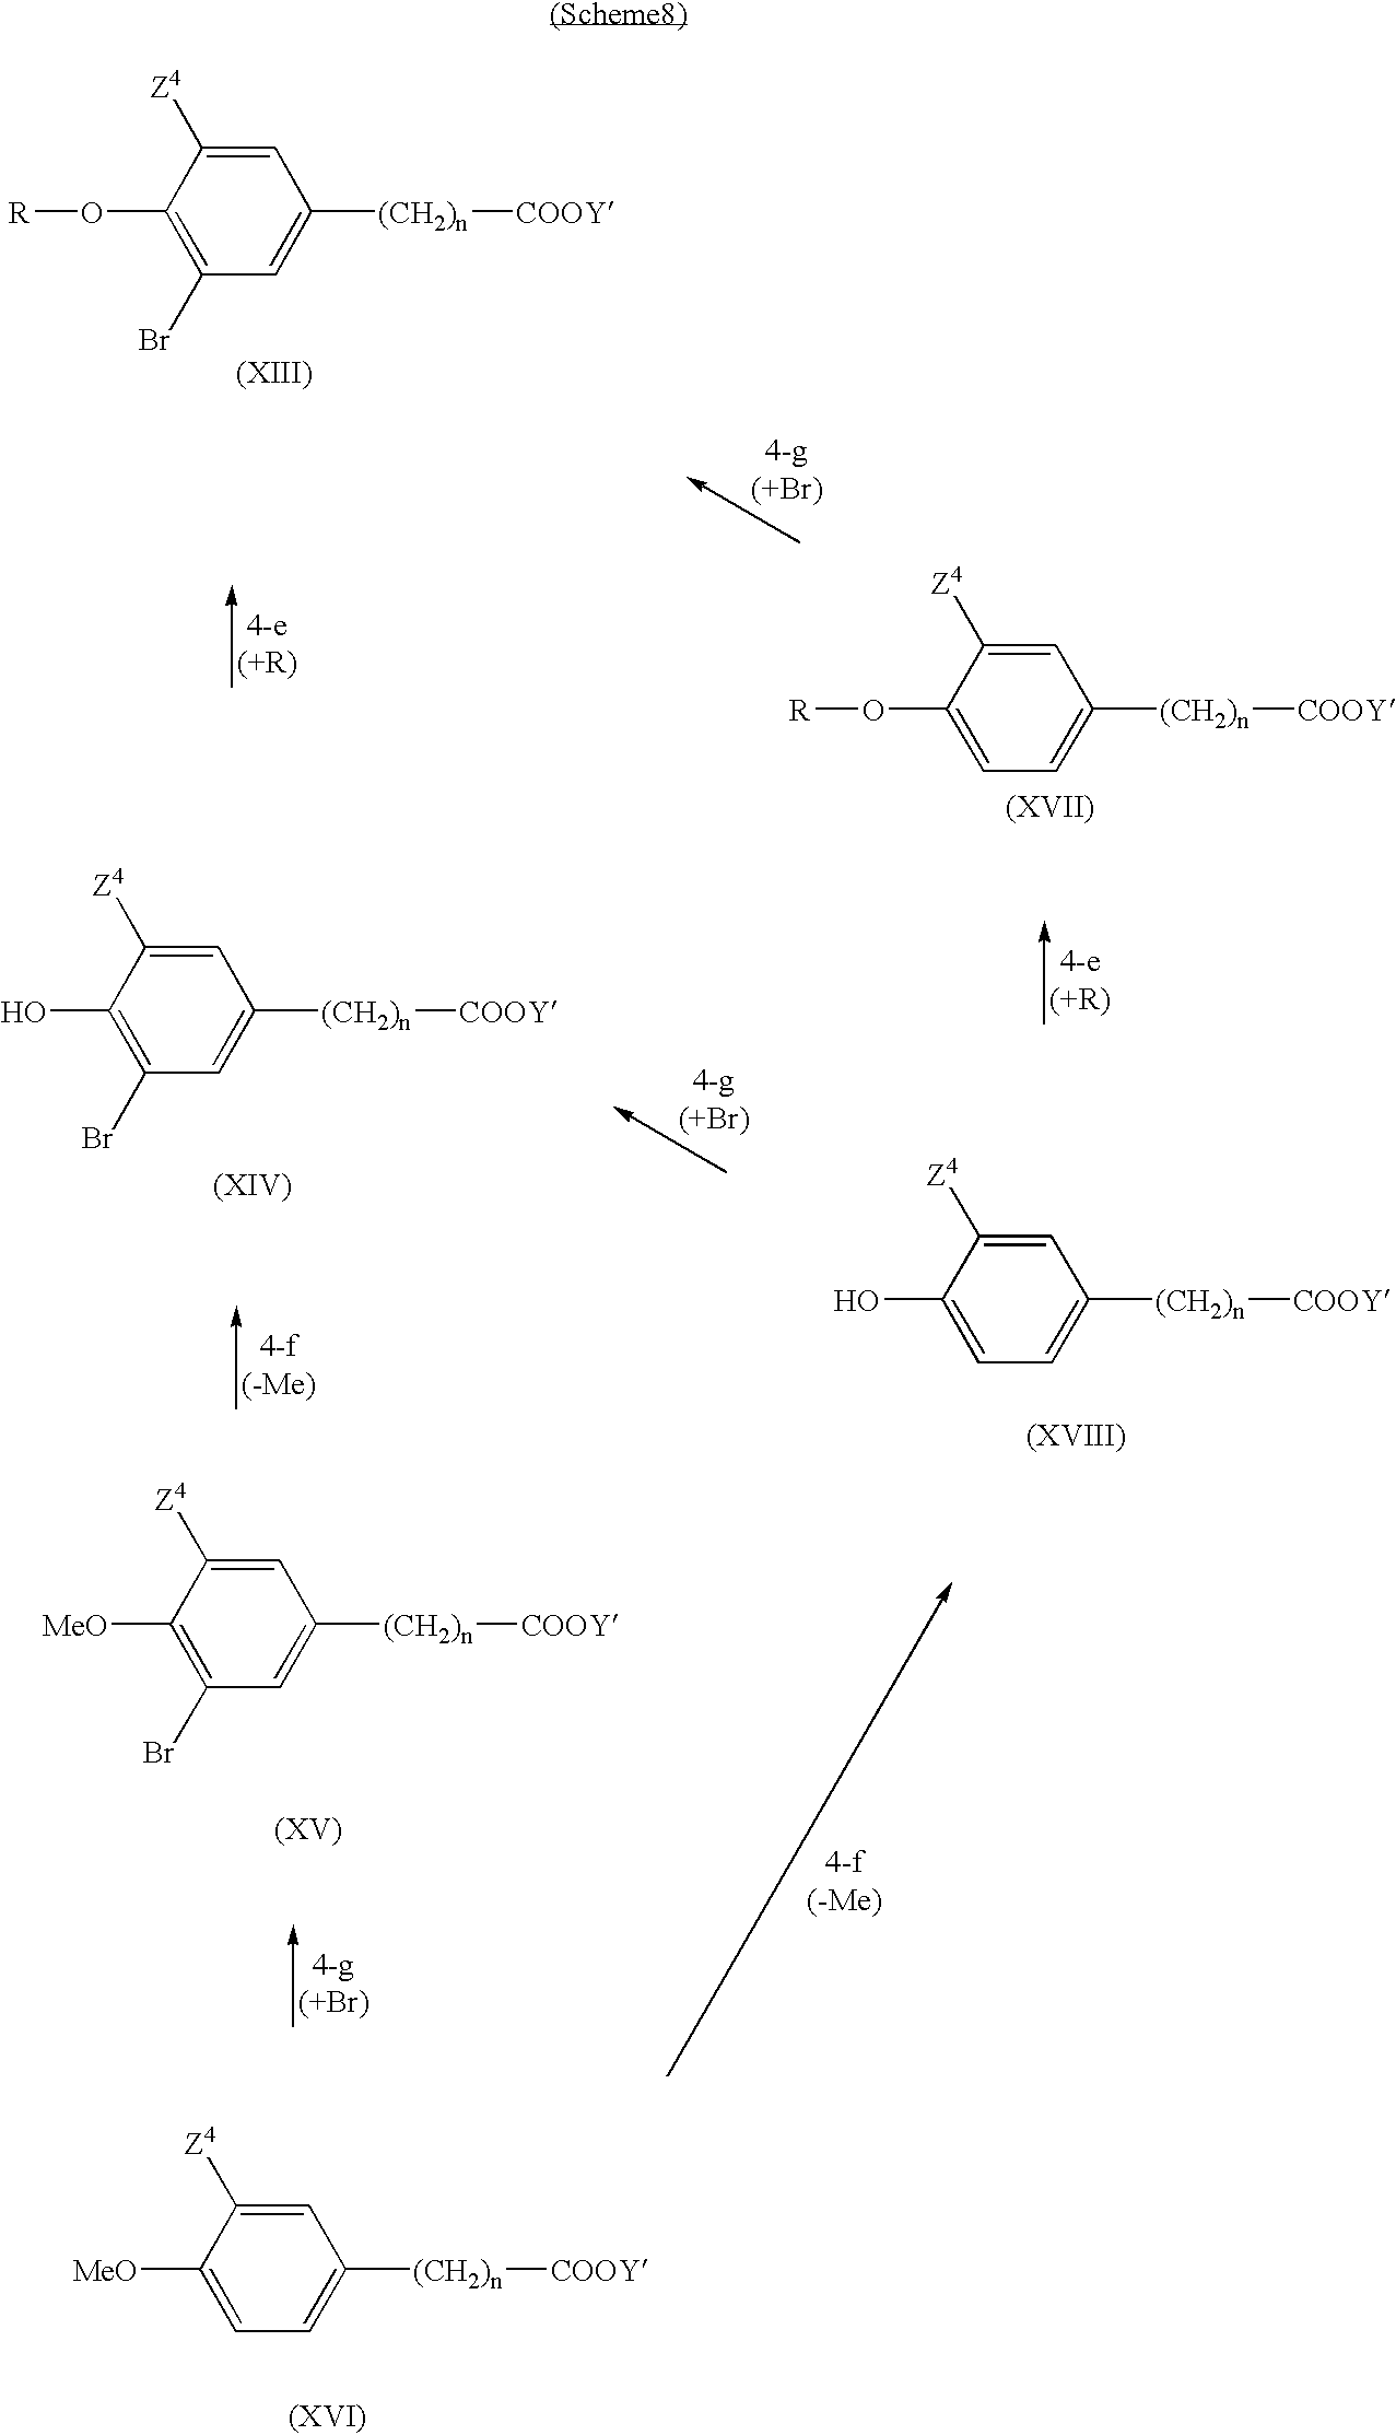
C1(Br)=C(O[R])C([Z4])=CC([(CH2)n][COOY])=C1.C1=C(O[R])C([Z4])=CC([(CH2)n][COOY])=C1.C1(Br)=C(O)C([Z4])=CC([(CH2)n][COOY])=C1.C1=C(O)C([Z4])=CC([(CH2)n][COOY])=C1.C1(Br)=C([MeO])C([Z4])=CC([(CH2)n][COOY])=C1.C1=C([MeO])C([Z4])=CC([(CH2)n][COOY])=C1
